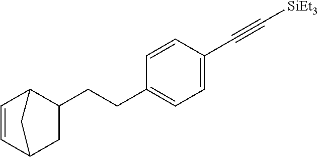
C1=CC2CC(CCC3=CC=C(C#C[SiEt3])C=C3)C1C2
